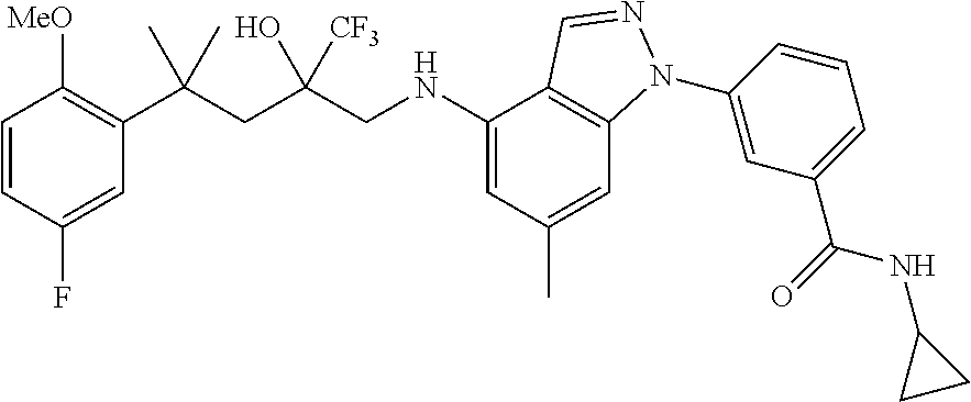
C1=CC(F)=CC(C(CC(CNC2=CC(C)=CC3=C2C=NN3C2=CC(C(=O)NC3CC3)=CC=C2)(O)[CF3])(C)C)=C1[MeO]
